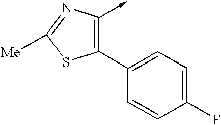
C1(C2=CC=C(F)C=C2)=C(->C)N=C([Me])S1
